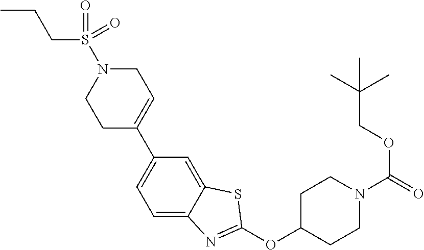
C1C(C2=CC=C3C(=C2)SC(OC2CCN(C(=O)OCC(C)(C)C)CC2)=N3)=CCN(S(=O)(CCC)=O)C1
